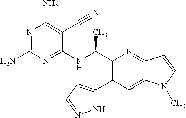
N1=C(N)N=C(NC(C2=C(C3=CC=NN3)C=C3C(=N2)C=CN3C)C)C(C#N)=C1N
